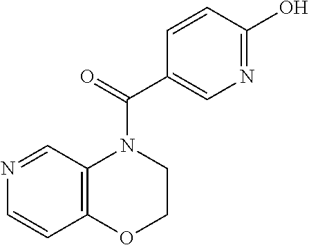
N1=CC2=C(C=C1)OCCN2C(C1=CN=C(O)C=C1)=O
